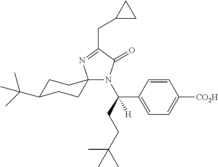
C1C(C(C)(C)C)CCC2(C1)N(C(CCC(C)(C)C)(C1=CC=C([CO2H])C=C1)[H])C(=O)C(CC1CC1)=N2
